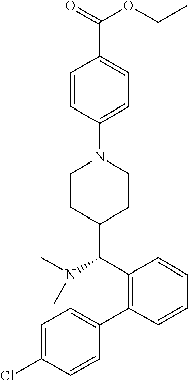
C1CC(C(C2=C(C3=CC=C(Cl)C=C3)C=CC=C2)N(C)C)CCN1C1=CC=C(C(OCC)=O)C=C1
